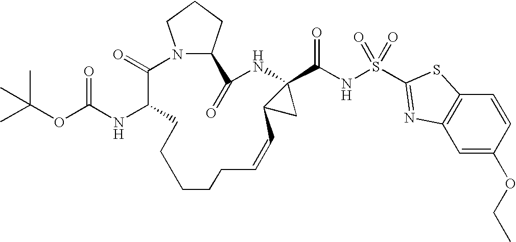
N12C(CCC1)C(=O)NC1(C(NS(=O)(=O)C3=NC4=C(C=CC(OCC)=C4)S3)=O)C(C1)C=CCCCCCC(NC(OC(C)(C)C)=O)C2=O
